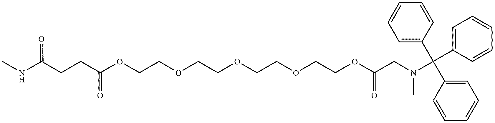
C1=CC=C(C(N(CC(OCCOCCOCCOCCOC(CCC(NC)=O)=O)=O)C)(C2=CC=CC=C2)C2=CC=CC=C2)C=C1
